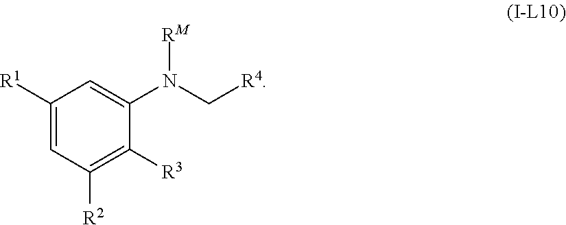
C1([R1])=CC([R2])=C([R3])C(N(C[R4])[RM])=C1
